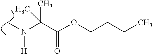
CN(C(C(OCCCC)=O)(C)C)[H]
